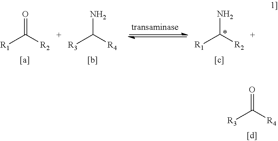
[R1]C([R2])=O.[R3]C([R4])N.[R1]C([R2])N.[R3]C([R4])=O
